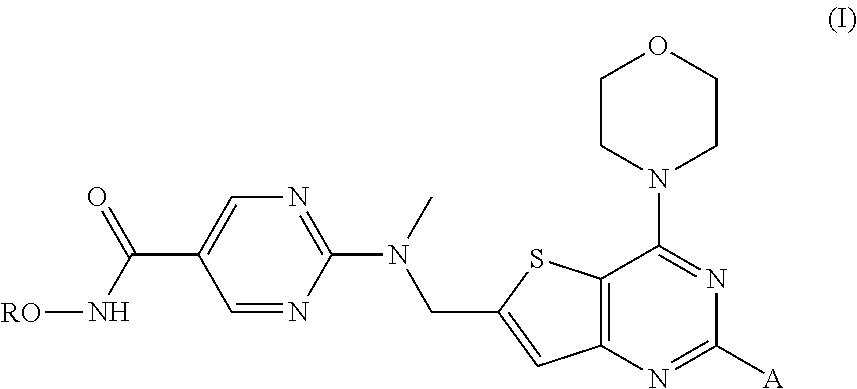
C12=C(N=C([A])N=C1N1CCOCC1)C=C(CN(C1=NC=C(C(N[RO])=O)C=N1)C)S2
